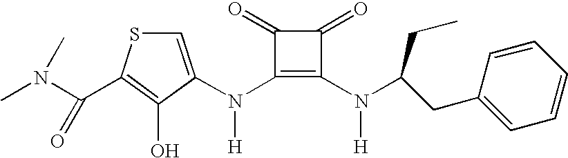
C1=C(N(C2=C(N(C(CC3=CC=CC=C3)CC)[H])C(=O)C2=O)[H])C(O)=C(C(N(C)C)=O)S1
